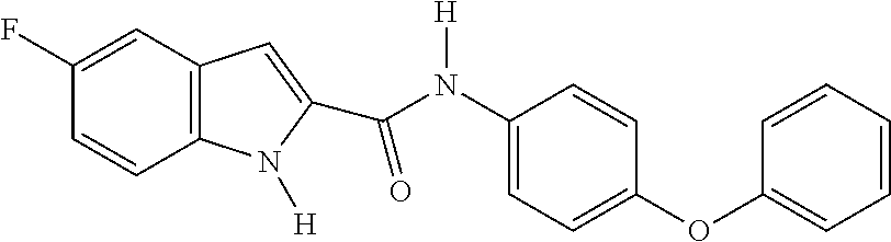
C1(F)=CC2=C(C=C1)N([H])C(C(N(C1=CC=C(OC3=CC=CC=C3)C=C1)[H])=O)=C2
